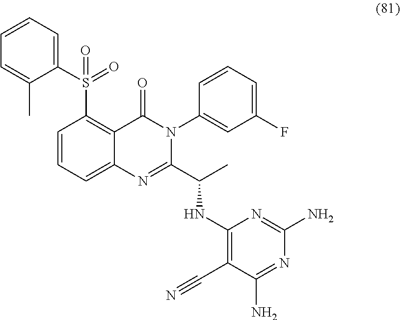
C1=CC=C2C(=C1S(=O)(=O)C1=CC=CC=C1C)C(=O)N(C1=CC(F)=CC=C1)C(C(NC1=C(C#N)C(N)=NC(N)=N1)C)=N2
